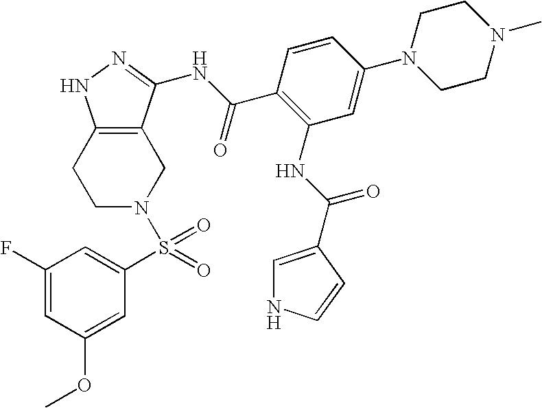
C1N(S(=O)(=O)C2=CC(F)=CC(OC)=C2)CC2=C(C1)NN=C2NC(C1=C(NC(=O)C2=CNC=C2)C=C(N2CCN(C)CC2)C=C1)=O
